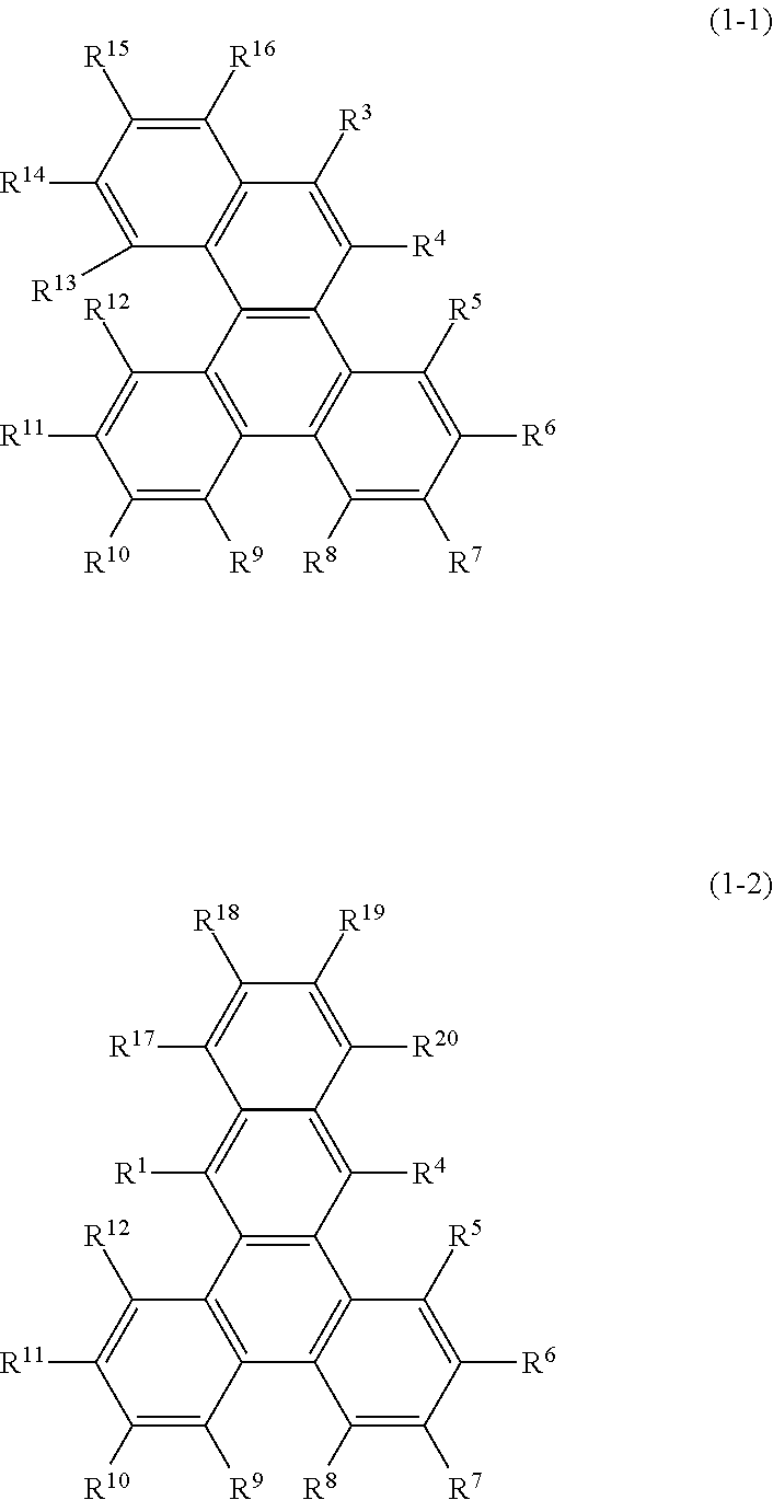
C12=C(C3=C(C4=C1C([R5])=C([R6])C([R7])=C4[R8])C([R9])=C([R10])C([R11])=C3[R12])C1=C(C([R3])=C2[R4])C([R16])=C([R15])C([R14])=C1[R13].C12=C(C3=C(C4=C1C([R5])=C([R6])C([R7])=C4[R8])C([R9])=C([R10])C([R11])=C3[R12])C([R1])=C1C(=C2[R4])C([R20])=C([R19])C([R18])=C1[R17]
